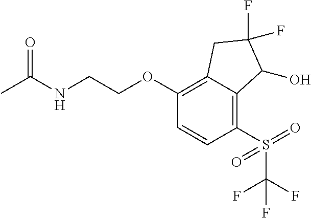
C1(OCCNC(C)=O)=C2C(=C(S(=O)(=O)C(F)(F)F)C=C1)C(O)C(F)(F)C2
